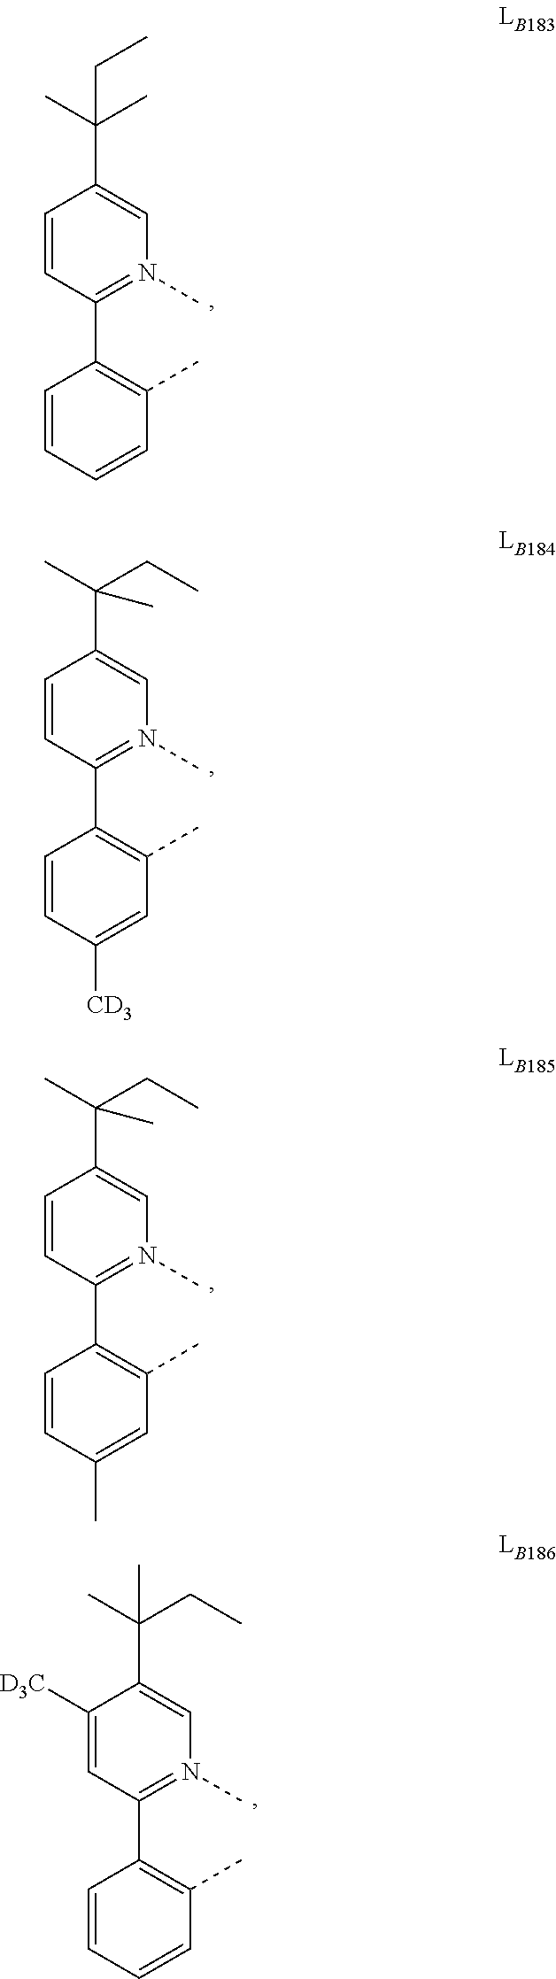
C1=CC(C2=C(C)C=CC=C2)=N(C)C=C1C(C)(C)CC.C1([D3C])=CC(C2=C(C)C=CC=C2)=N(C)C=C1C(C)(CC)C.C1=CC(C2=C(C)C=C([CD3])C=C2)=N(C)C=C1C(C)(CC)C.C1=CC(C2=C(C)C=C(C)C=C2)=N(C)C=C1C(C)(CC)C
